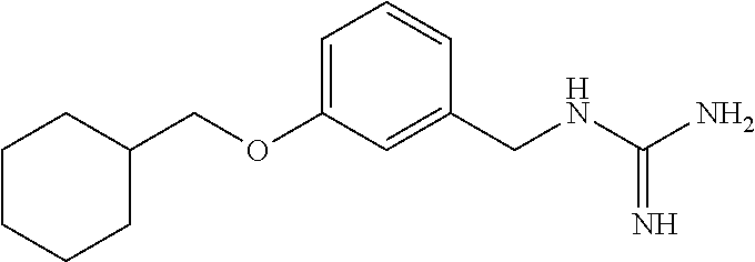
C(OC1=CC=CC(CNC(N)=N)=C1)C1CCCCC1
